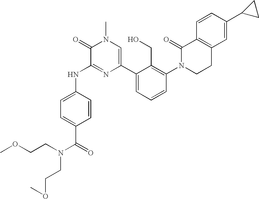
N(C1=NC(C2=CC=CC(N3CCC4=C(C3=O)C=CC(C3CC3)=C4)=C2CO)=CN(C)C1=O)C1=CC=C(C(N(CCOC)CCOC)=O)C=C1
